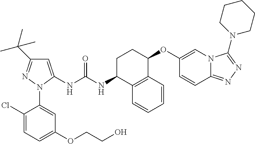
C1=C(NC(NC2CCC(OC3=CN4C(=NN=C4N4CCCCC4)C=C3)C3=C2C=CC=C3)=O)N(C2=CC(OCCO)=CC=C2Cl)N=C1C(C)(C)C
